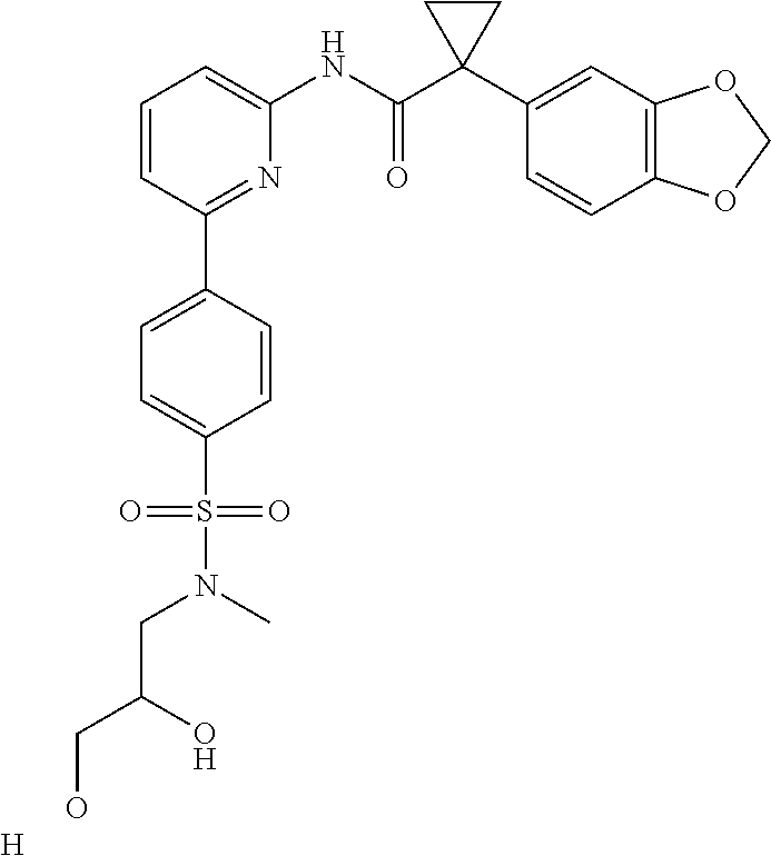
C1=CC(C2=CC=C(S(N(CC(CO)O)C)(=O)=O)C=C2)=NC(NC(C2(C3=CC4=C(C=C3)OCO4)CC2)=O)=C1.[H]
